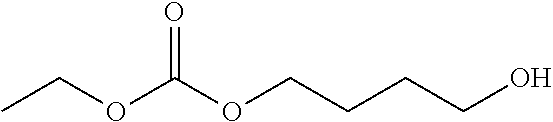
CCOC(OCCCCO)=O
